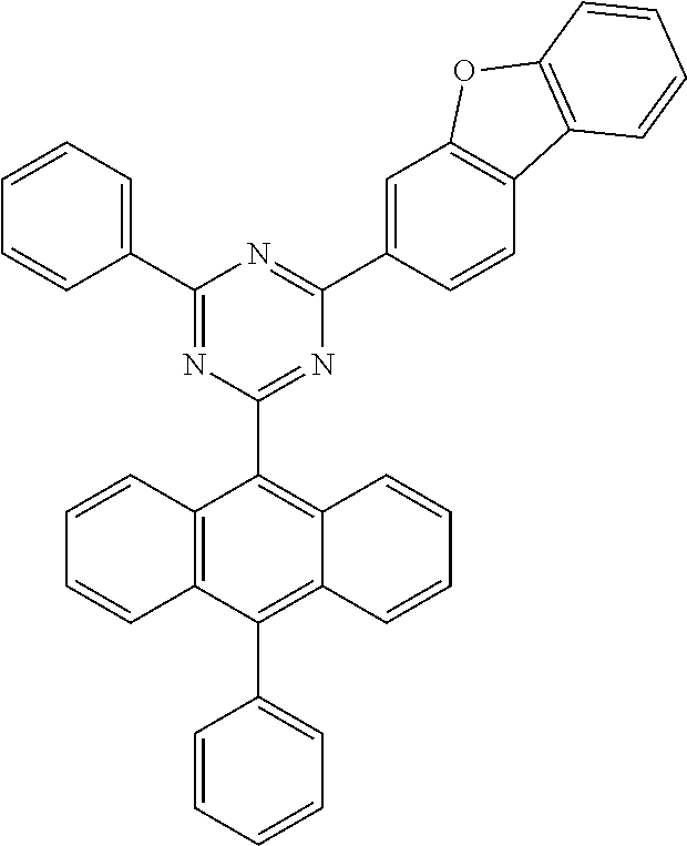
C1(C2=NC(C3=C4C(=C(C5=CC=CC=C5)C5=C3C=CC=C5)C=CC=C4)=NC(C3=CC4=C(C=C3)C3=C(O4)C=CC=C3)=N2)=CC=CC=C1
